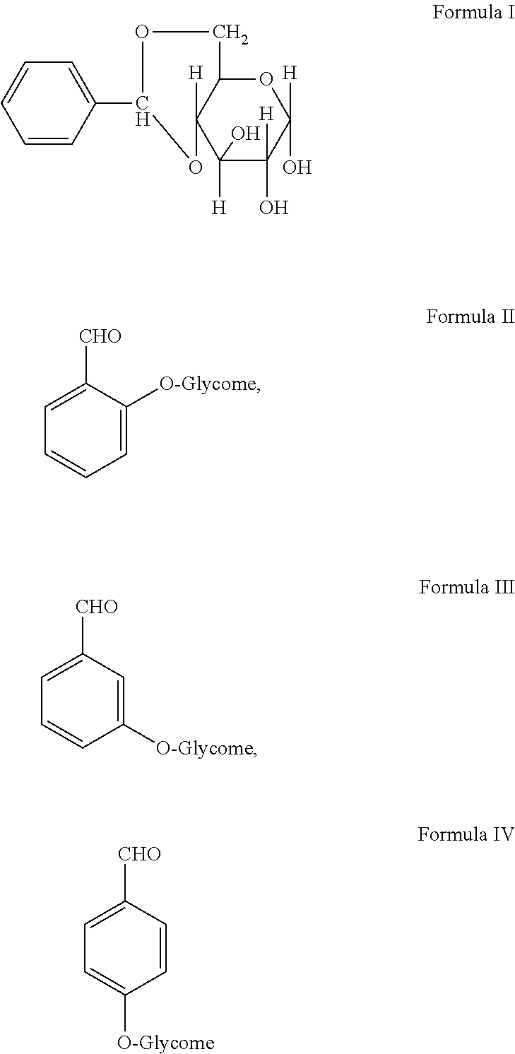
C1=CC(C2OCC3C([H])(C([H])(O)C(O)([H])C(O)([H])O3)O2)=CC=C1.C1=C([O-Glycome])C([CHO])=CC=C1.C1=C([O-Glycome])C=CC=C1[CHO].C1=CC([O-Glycome])=CC=C1[CHO]
